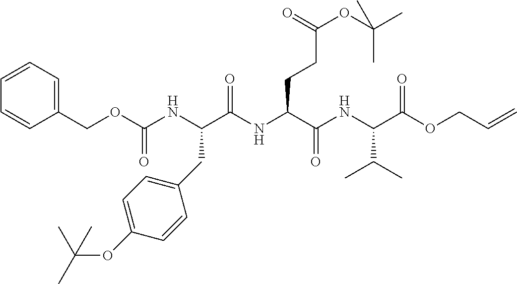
N(C(C(NC(C(OCC=C)=O)C(C)C)=O)CCC(OC(C)(C)C)=O)C(C(NC(OCC1=CC=CC=C1)=O)CC1=CC=C(OC(C)(C)C)C=C1)=O
